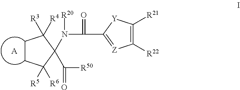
C1CC([R5])([R6])C(N([R20])C(=O)C2=[Z]C([R22])=C([R21])[Y]2)(C([R50])=O)C1([R3])[R4].[A]
